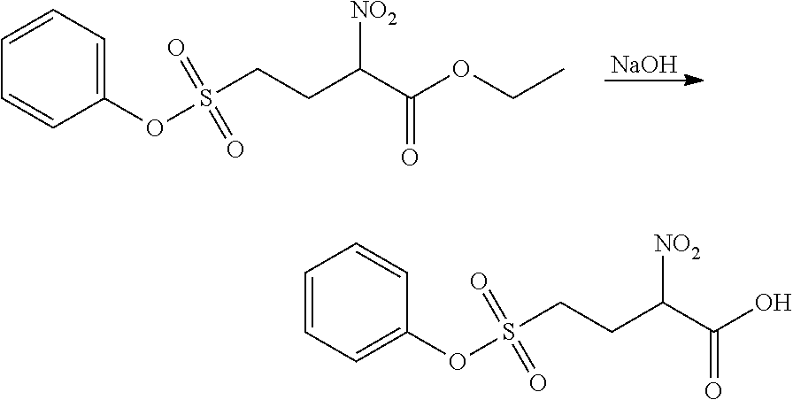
[NaOH].C1(OS(CCC(C(OCC)=O)[NO2])(=O)=O)=CC=CC=C1.C1(OS(CCC(C(O)=O)[NO2])(=O)=O)=CC=CC=C1
